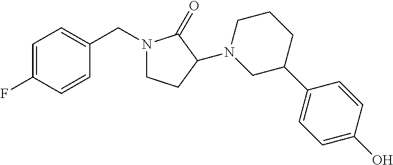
N1(CC2=CC=C(F)C=C2)CCC(N2CC(C3=CC=C(O)C=C3)CCC2)C1=O
